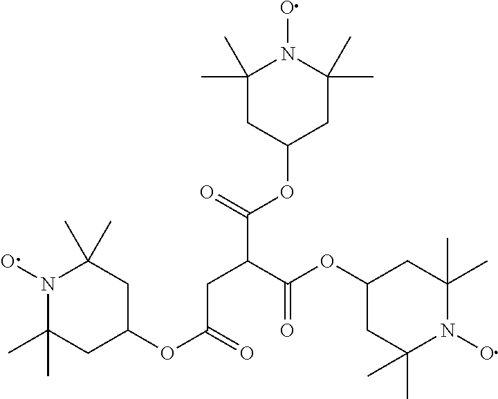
C1(C)(C)CC(OC(=O)C(CC(OC2CC(C)(C)N(O)C(C)(C)C2)=O)C(OC2CC(C)(C)N(O)C(C)(C)C2)=O)CC(C)(C)N1O
